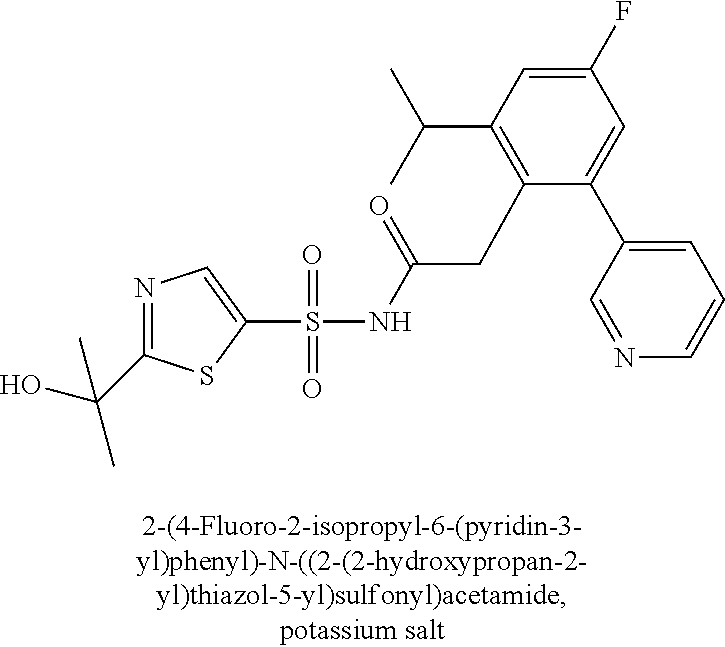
S(=O)(=O)(NC(CC1=C(C(C)C)C=C(F)C=C1C1=CC=CN=C1)=O)C1=CN=C(C(O)(C)C)S1
